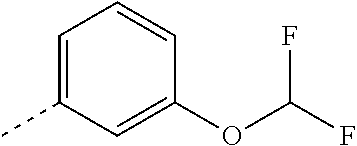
C1=C(C)C=C(OC(F)F)C=C1
